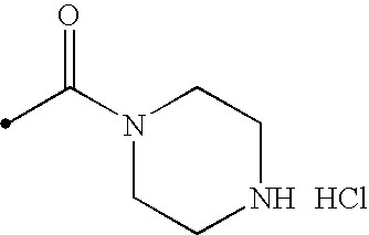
N1(C(=O)C)CCNCC1.Cl
